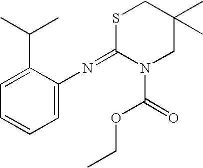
C1=CC=C(N=C2N(C(OCC)=O)CC(C)(C)CS2)C(C(C)C)=C1
